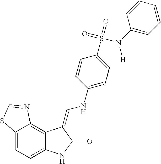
C12=CC=C3C(=C1N=CS2)C(=CNC1=CC=C(S(=O)(=O)N(C2=CC=CC=C2)[H])C=C1)C(=O)N3
